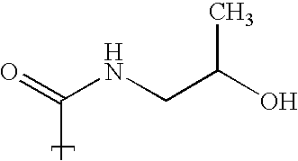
C(C)(=O)NCC(O)C
